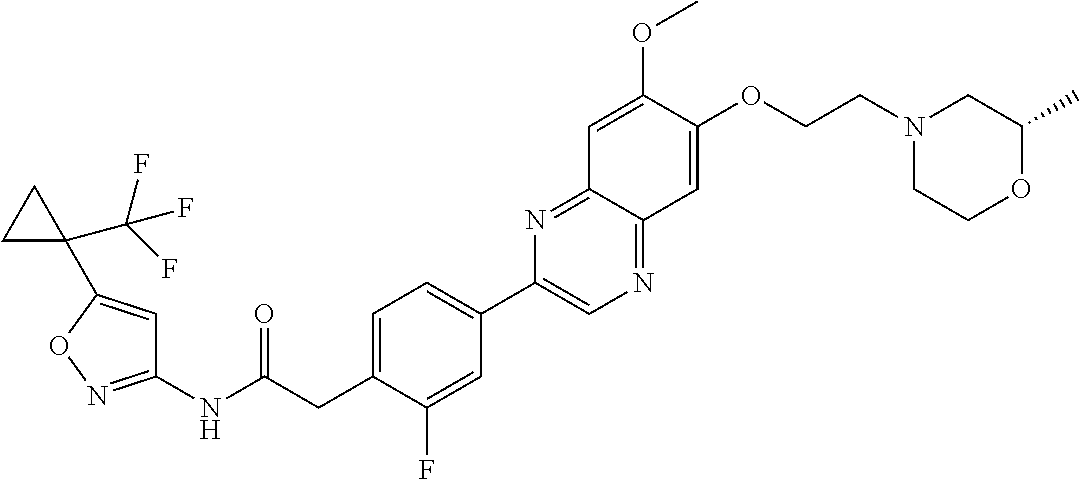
C1(NC(CC2=CC=C(C3=CN=C4C(=N3)C=C(OC)C(OCCN3CCOC(C)C3)=C4)C=C2F)=O)=NOC(C2(C(F)(F)F)CC2)=C1
